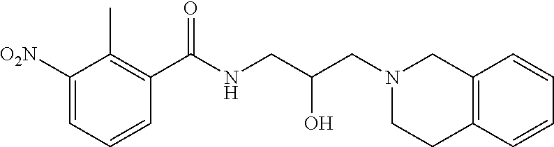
[O2N]C1=CC=CC(C(NCC(CN2CCC3=C(C2)C=CC=C3)O)=O)=C1C
